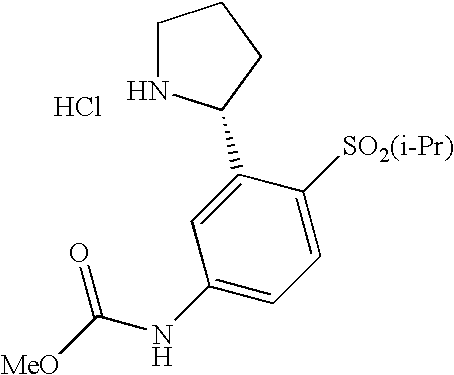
C1NC(C2=CC(NC([MeO])=O)=CC=C2[SO2(i-Pr)])CC1.Cl
